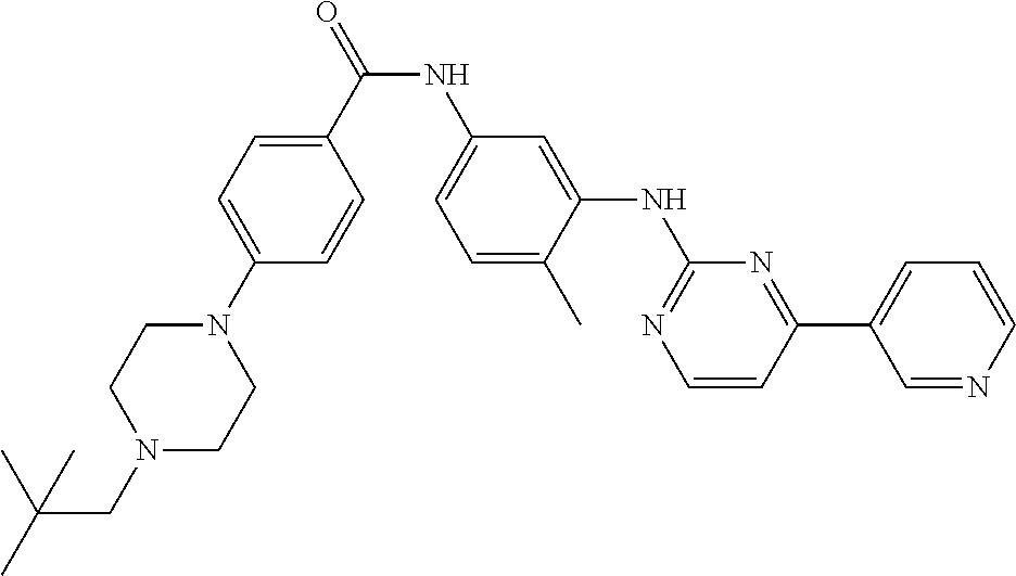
N(C(C1=CC=C(N2CCN(CC(C)(C)C)CC2)C=C1)=O)C1=CC=C(C)C(NC2=NC=CC(C3=CC=CN=C3)=N2)=C1
